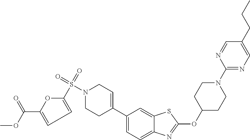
C1C(OC2=NC3=CC=C(C4=CCN(S(=O)(=O)C5=CC=C(C(OC)=O)O5)CC4)C=C3S2)CCN(C2=NC=C(CCC)C=N2)C1
